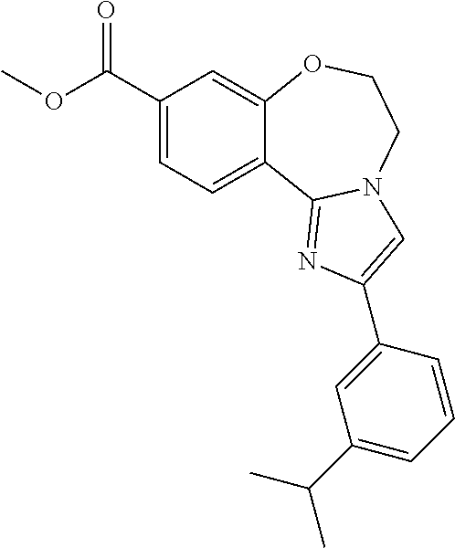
COC(C1=CC=C2C(=C1)OCCN1C2=NC(C2=CC(C(C)C)=CC=C2)=C1)=O
